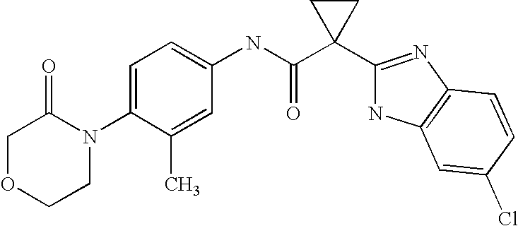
C1OCCN(C2=CC=C(NC(C3(C4=NC5=C(N4)C=C(Cl)C=C5)CC3)=O)C=C2C)C1=O
